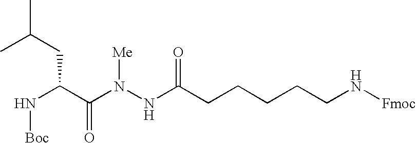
N(C(C(N(NC(CCCCCN[Fmoc])=O)[Me])=O)CC(C)C)[Boc]
